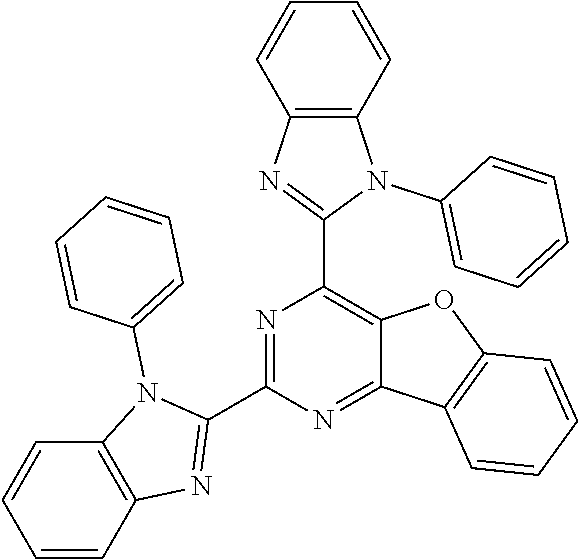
C1=CC2=C(C=C1)N(C1=CC=CC=C1)C(C1=NC(C3=NC4=C(N3C3=CC=CC=C3)C=CC=C4)=C3C(=N1)C1=C(O3)C=CC=C1)=N2
